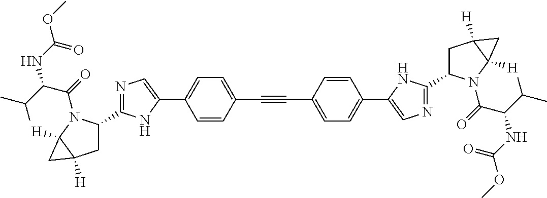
C1=CC(C#CC2=CC=C(C3=CN=C(C4CC5([H])C([H])(N4C(C(NC(=O)OC)C(C)C)=O)C5)N3)C=C2)=CC=C1C1=CN=C(C2CC3([H])C([H])(N2C(C(NC(=O)OC)C(C)C)=O)C3)N1
